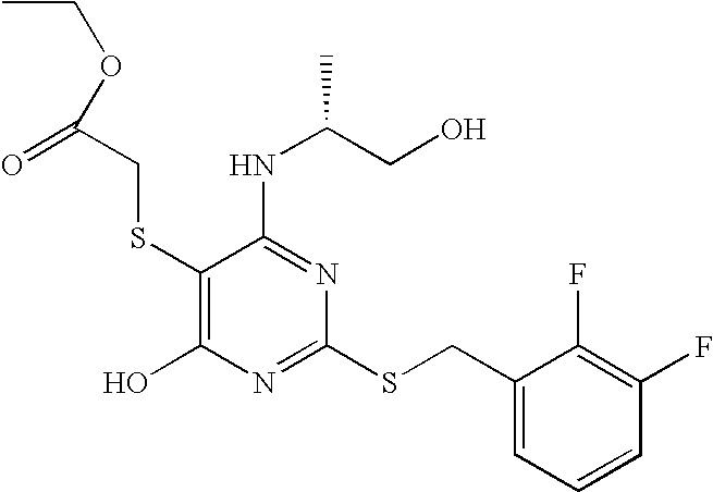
C1(SCC(OCC)=O)=C(O)N=C(SCC2=CC=CC(F)=C2F)N=C1NC(CO)C
